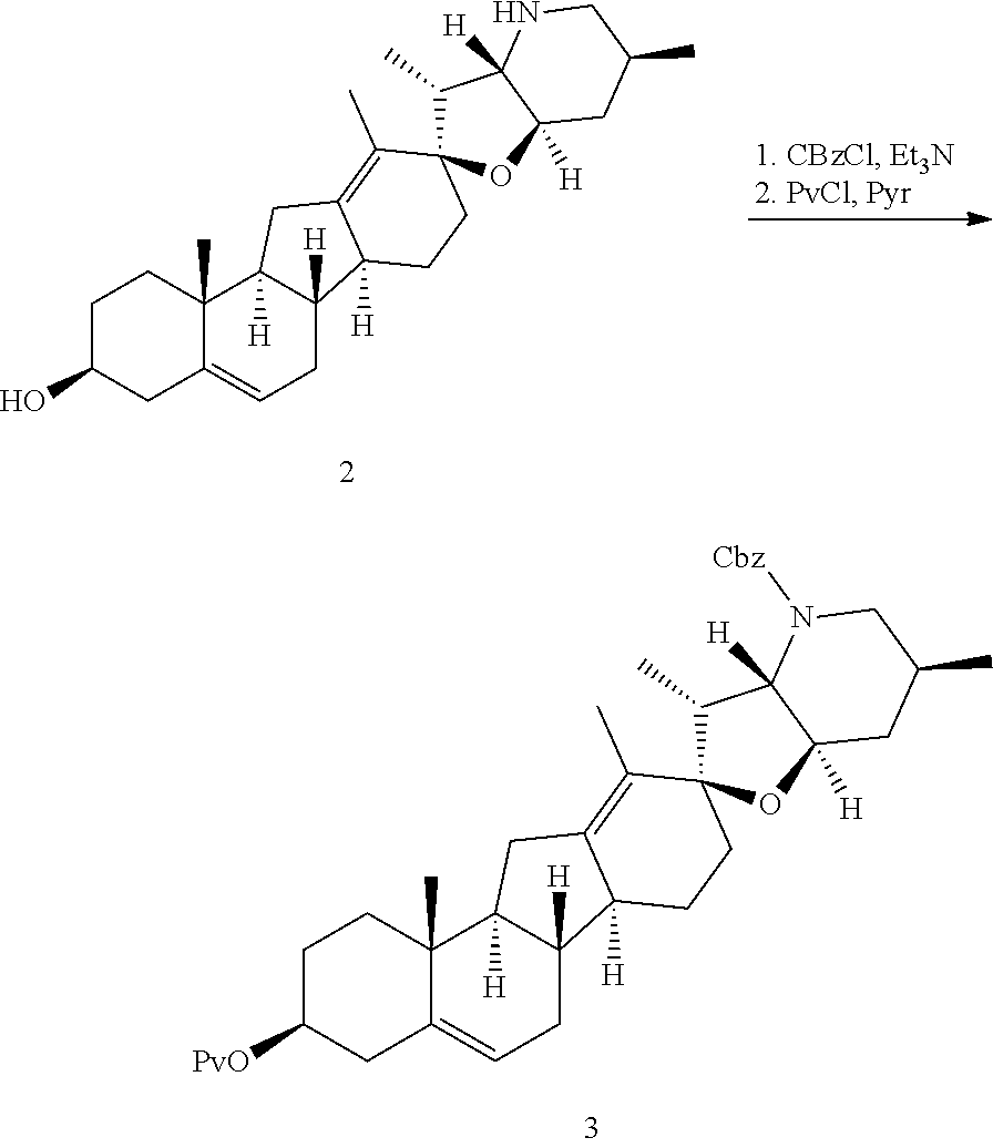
C1C(O)CC2=CCC3([H])C([H])(C2(C)C1)CC1=C(C)C2(CCC31[H])C(C)C1([H])C([H])(O2)CC(C)CN1.C1C([PvO])CC2=CCC3([H])C([H])(C2(C)C1)CC1=C(C)C2(CCC31[H])C(C)C1([H])C([H])(O2)CC(C)CN1[Cbz]
